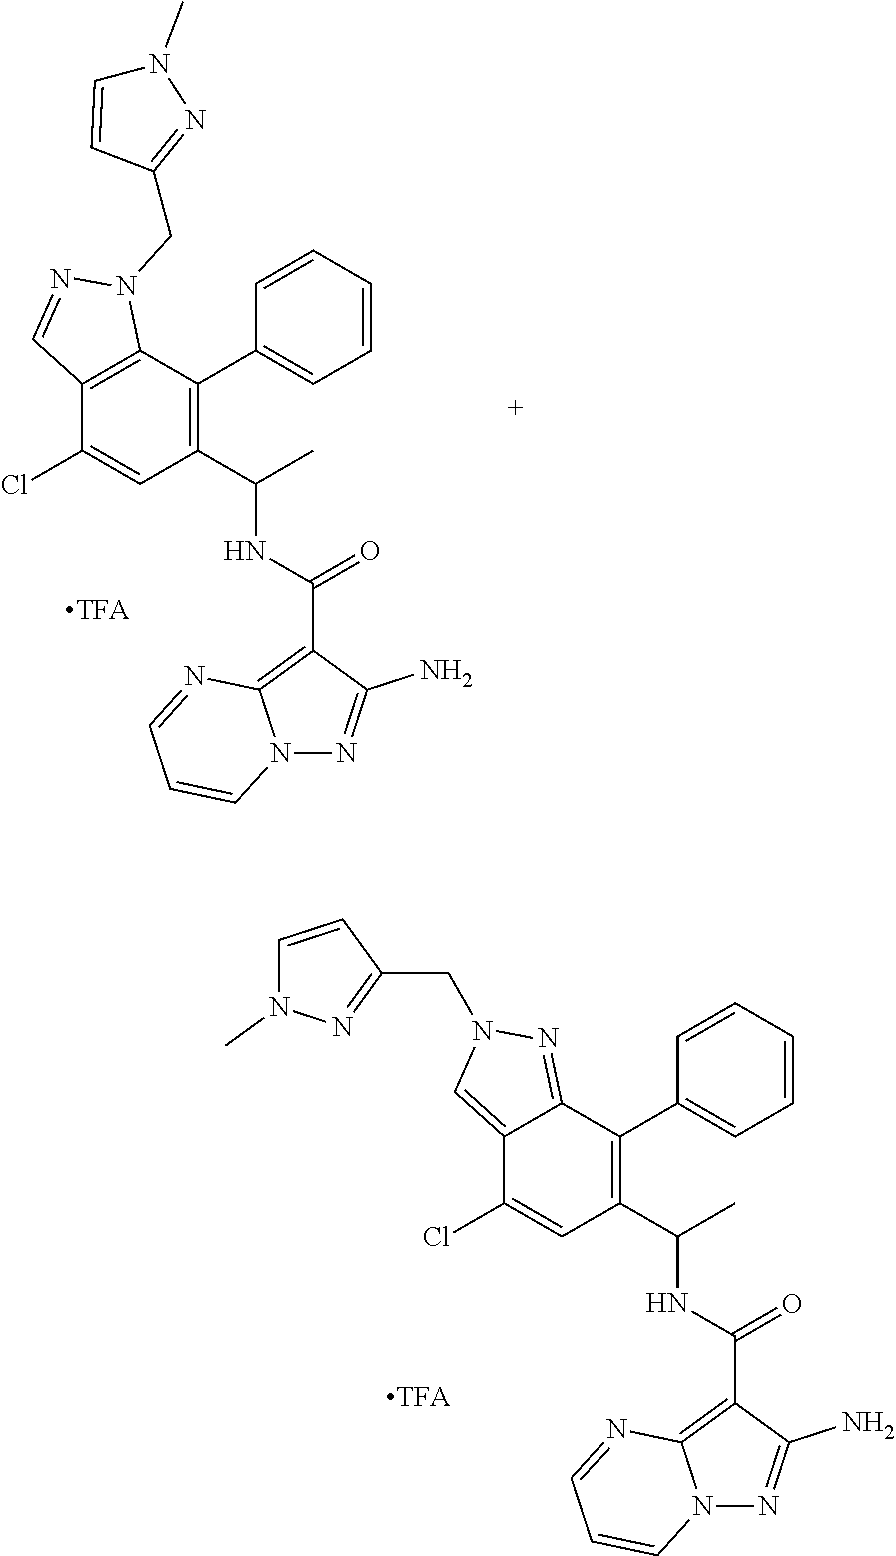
C12=C(C(C3=CC=CC=C3)=C(C(C)NC(C3=C4N(N=C3N)C=CC=N4)=O)C=C1Cl)N(CC1=NN(C)C=C1)N=C2.C12=CN(CC3=NN(C)C=C3)N=C1C(C1=CC=CC=C1)=C(C(C)NC(C1=C3N(N=C1N)C=CC=N3)=O)C=C2Cl
